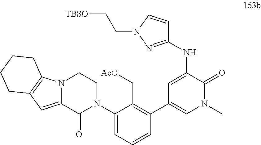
C1(NC2=CC(C3=C(C[AcO])C(N4CCN5C(=CC6=C5CCCC6)C4=O)=CC=C3)=CN(C)C2=O)=NN(CC[TBSO])C=C1
